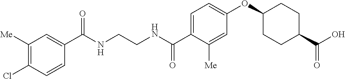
C1(C(NCCNC(C2=CC=C(OC3CCC(C(O)=O)CC3)C=C2[Me])=O)=O)=CC([Me])=C(Cl)C=C1
